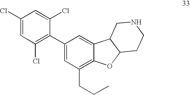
C1(Cl)=CC(Cl)=C(C2=CC(CCC)=C3C(=C2)C2C(O3)CCNC2)C(Cl)=C1
